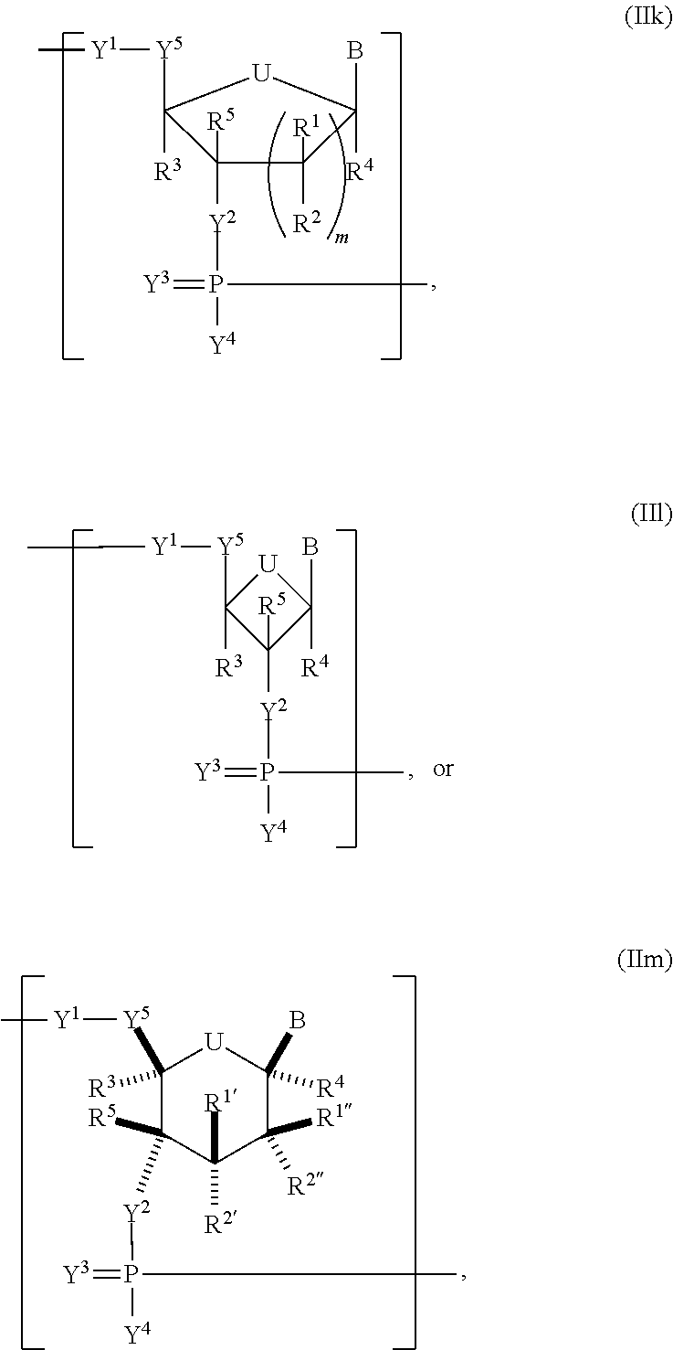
C1([Y2]P(=[Y3])([Y4])C)([R5])C([Y5][Y1]C)([R3])[U]C([R4])(B)C1([R2])[R1].[U]1C([Y5][Y1]C)([R3])C([R5])([Y2]P(=[Y3])(C)[Y4])C1(B)[R4].C1([Y5][Y1]C)([R3])C([R5])([Y2]P(=[Y3])(C)[Y4])C([R1])([R2])C([R1])([R2])C(B)([R4])[U]1
